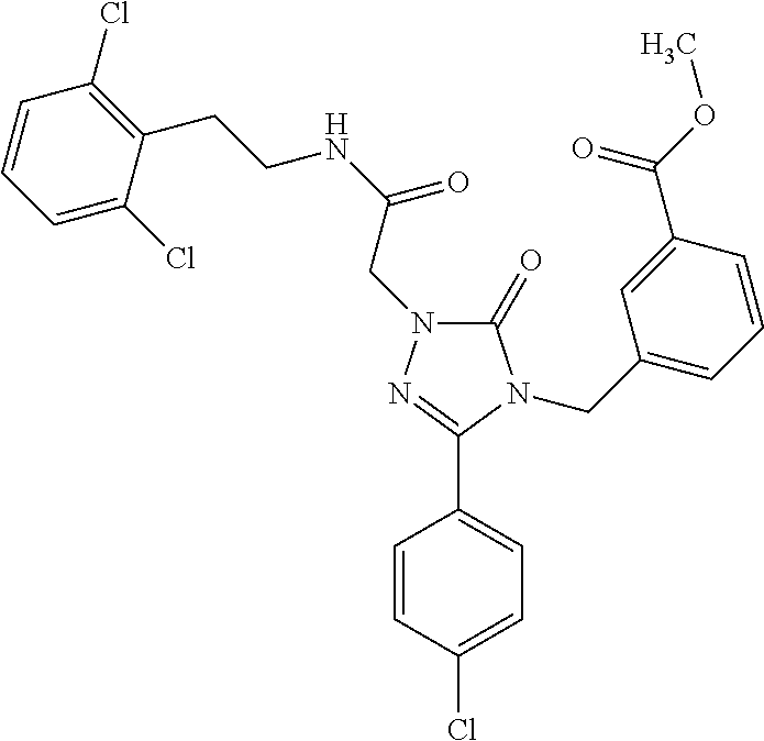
C1(=O)N(CC(NCCC2=C(Cl)C=CC=C2Cl)=O)N=C(C2=CC=C(Cl)C=C2)N1CC1=CC=CC(C(OC)=O)=C1
